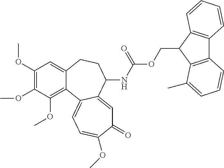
C1(OC)=C(OC)C(OC)=C2C(=C1)CCC(NC(OCC1C3=C(C4=C1C(C)=CC=C4)C=CC=C3)=O)C1=CC(=O)C(OC)=CC=C21
